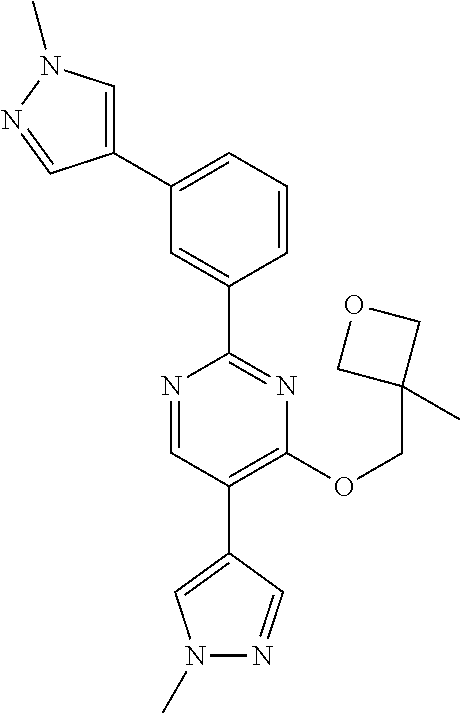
N1=C(C2=CC(C3=CN(C)N=C3)=CC=C2)N=CC(C2=CN(C)N=C2)=C1OCC1(C)COC1
